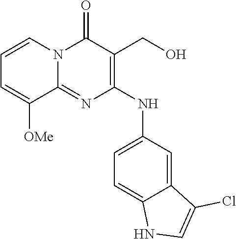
C1=CN2C(=NC(NC3=CC=C4C(=C3)C(Cl)=CN4)=C(CO)C2=O)C([OMe])=C1
